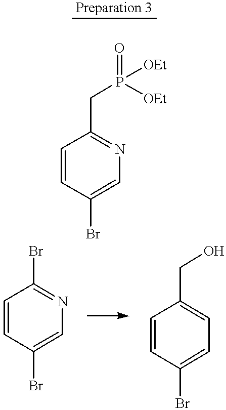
C1=CC(Br)=CN=C1CP(=O)([OEt])[OEt].C1=CC(Br)=CN=C1Br.C1=CC(Br)=CC=C1CO
